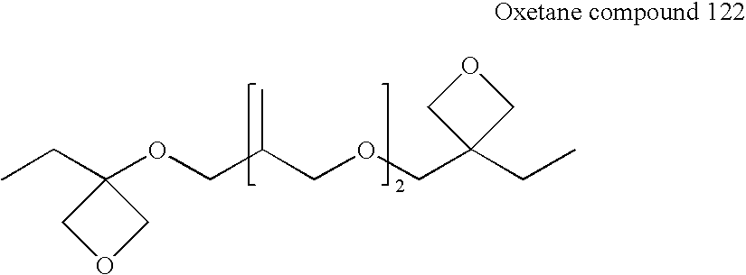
CCC1(OCC(COCC2(CC)COC2)C)COC1
